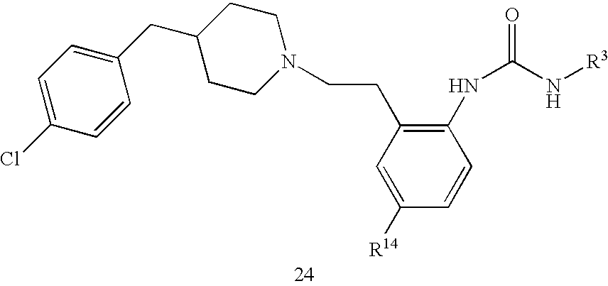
C1(CC2=CC=C(Cl)C=C2)CCN(CCC2=C(NC(N[R3])=O)C=CC([R14])=C2)CC1
